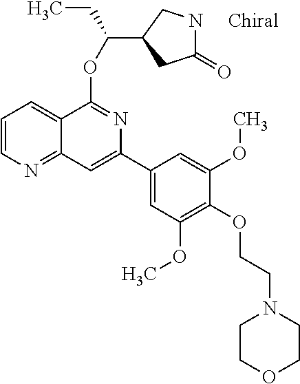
C1(C2=CC3=NC=CC=C3C(OC(CC)C3CC(=O)NC3)=N2)=CC(OC)=C(OCCN2CCOCC2)C(OC)=C1
